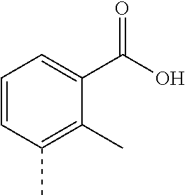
C1=CC(C)=C(C)C(C(O)=O)=C1
